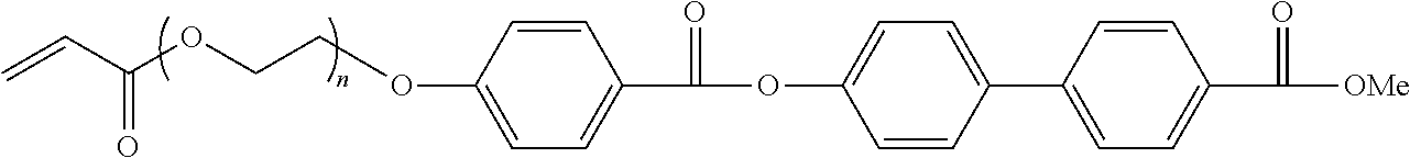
C=CC(OCCOC1=CC=C(C(OC2=CC=C(C3=CC=C(C([OMe])=O)C=C3)C=C2)=O)C=C1)=O
